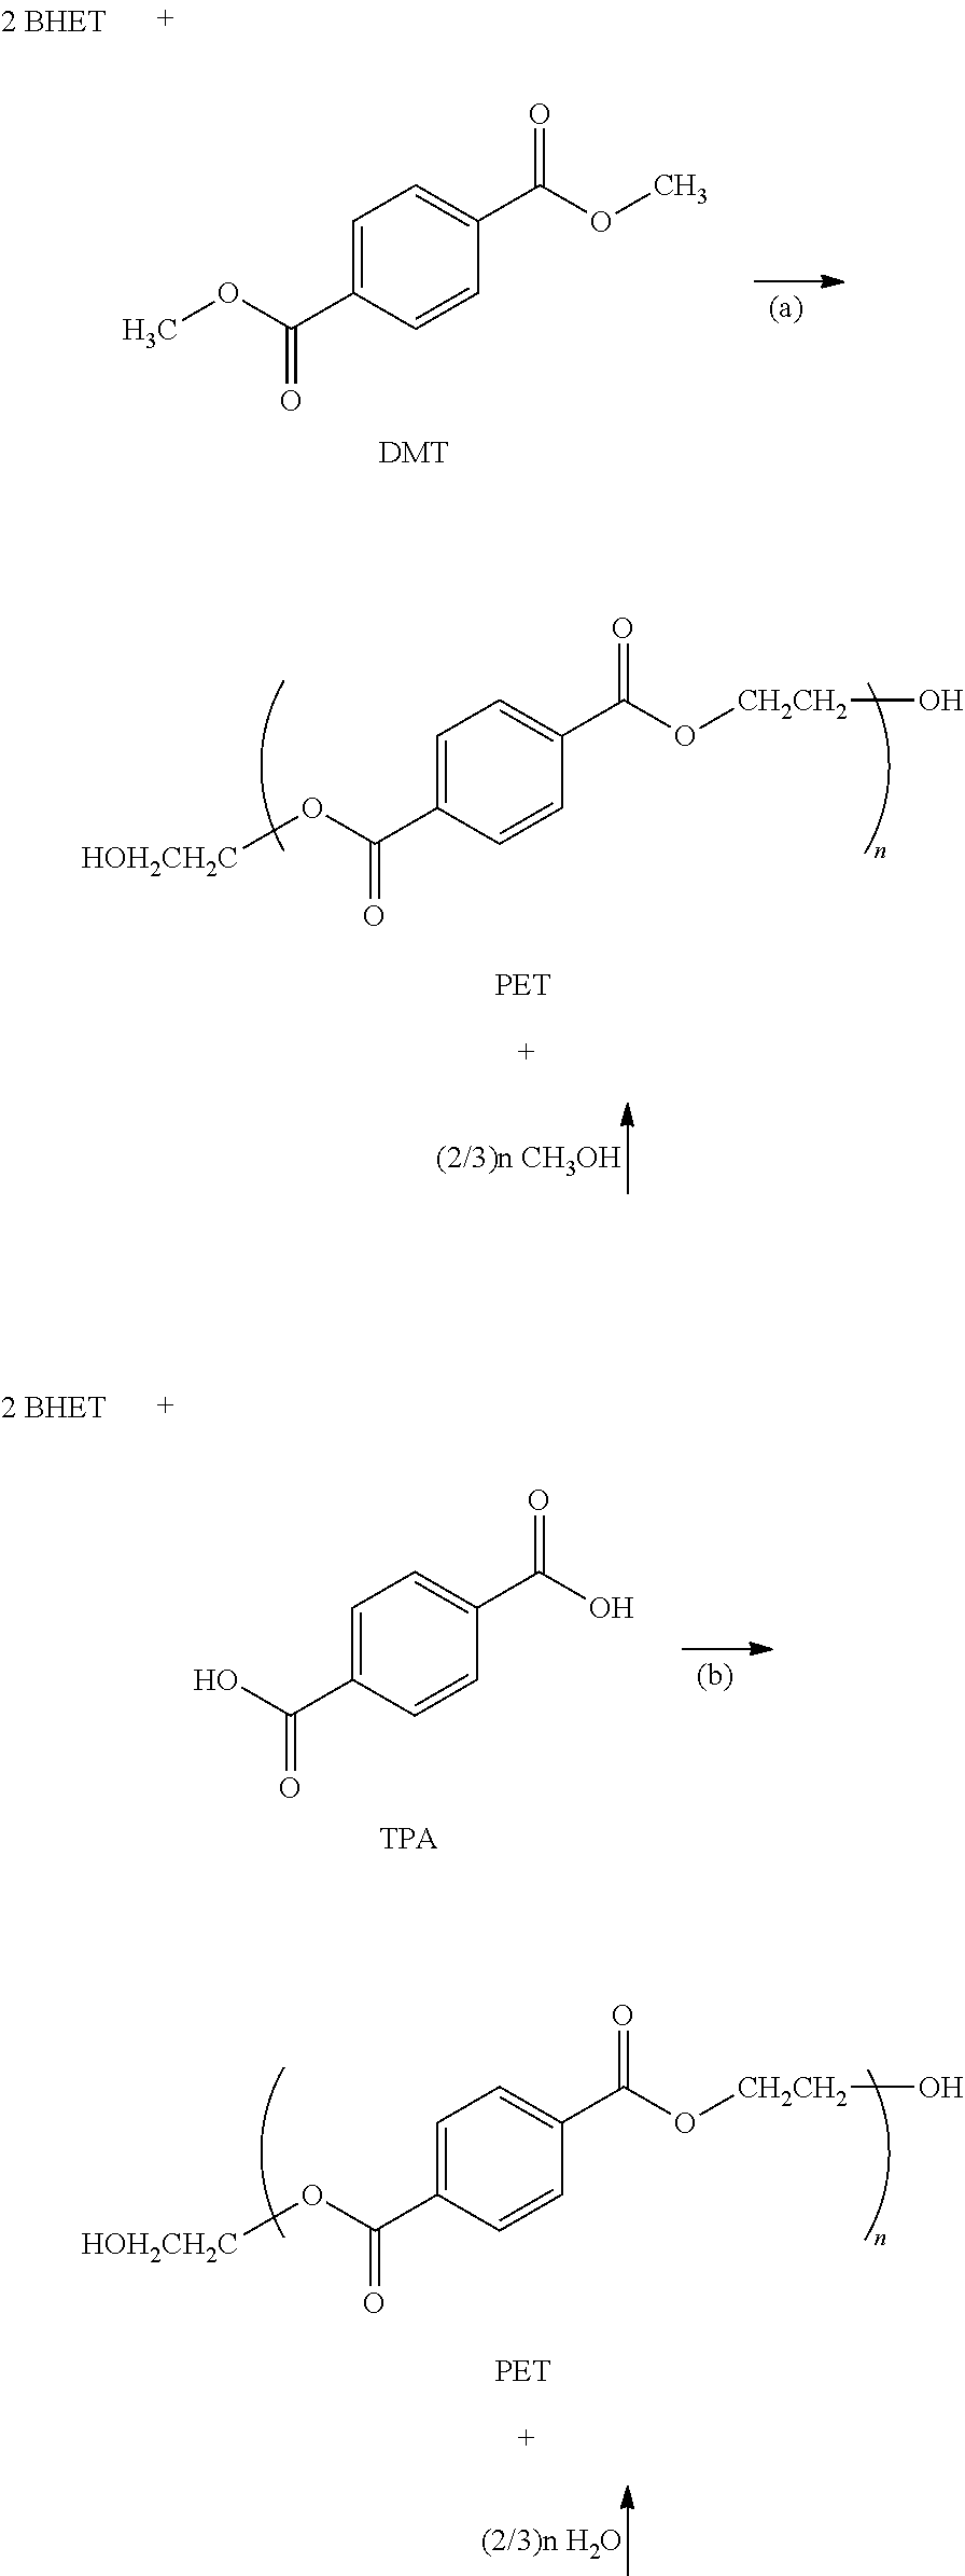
C1=C(C(OC)=O)C=CC(C(OC)=O)=C1.[DMT].C1=C(C(O)=O)C=CC(C(O)=O)=C1.[TPA].C1=C(C(O[HOH2CH2C])=O)C=CC(C(O[CH2CH2]O)=O)=C1.C1=C(C(O[HOH2CH2C])=O)C=CC(C(O[CH2CH2]O)=O)=C1
